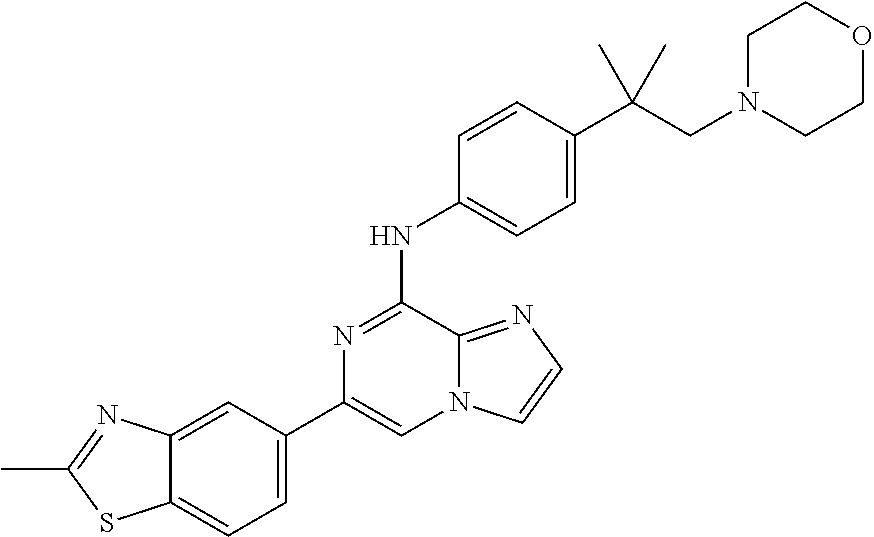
C1(C2=CC=C3C(=C2)N=C(C)S3)=CN2C(=NC=C2)C(NC2=CC=C(C(CN3CCOCC3)(C)C)C=C2)=N1
